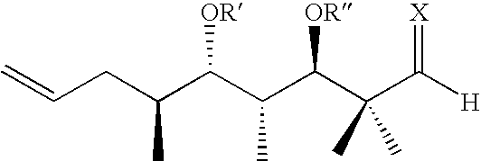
C(CC(C(C(C(C(C([H])=[X])(C)C)[OR])C)[OR])C)=C
